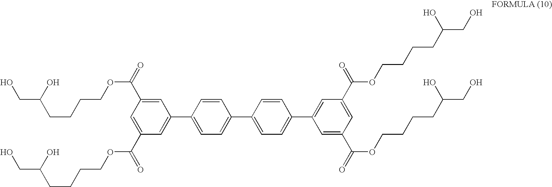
C1(C2=CC=C(C3=CC=C(C4=CC(C(=O)OCCCCC(CO)O)=CC(C(=O)OCCCCC(CO)O)=C4)C=C3)C=C2)=CC(C(=O)OCCCCC(CO)O)=CC(C(=O)OCCCCC(CO)O)=C1
